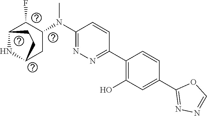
C1(C2=C(O)C=C(C3=NN=CO3)C=C2)=NN=C(N(C2C(F)C3NC(C2)CC3)C)C=C1
